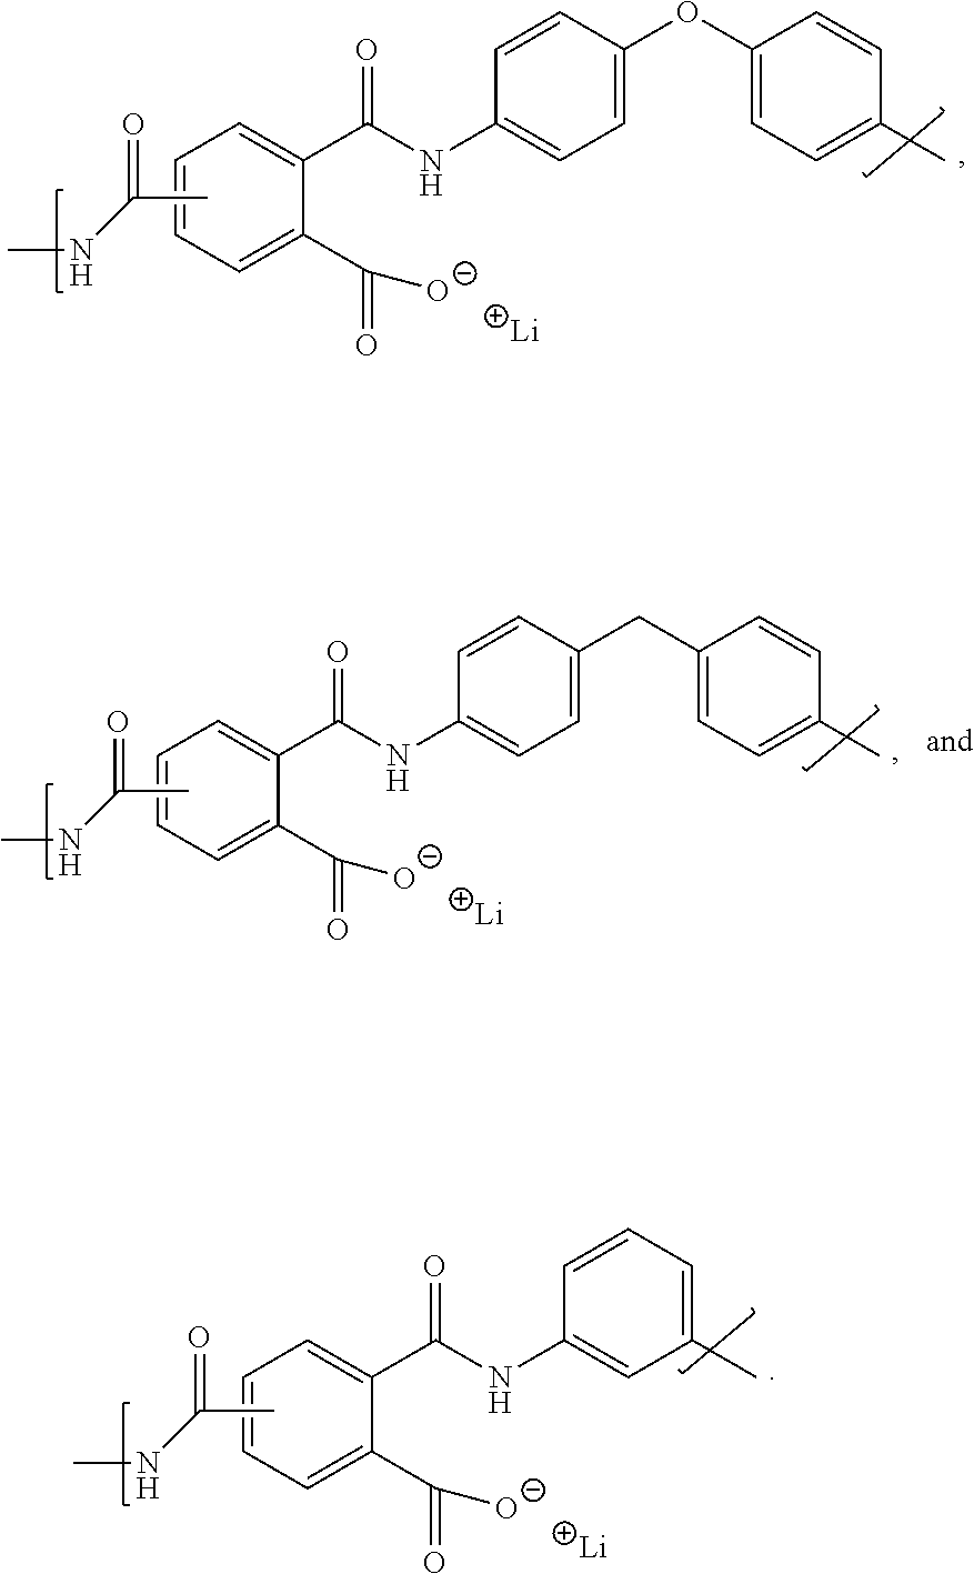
CNC(C)=O.C1=CC=C(C(=O)[O-])C(C(NC2=CC=C(OC3=CC=C(C)C=C3)C=C2)=O)=C1.[Li].CNC(C)=O.C1=CC=C(C(=O)[O-])C(C(NC2=CC=C(CC3=CC=C(C)C=C3)C=C2)=O)=C1.[Li].CNC(C)=O.[Li].C1=CC=C(C(=O)[O-])C(C(NC2=CC(C)=CC=C2)=O)=C1
